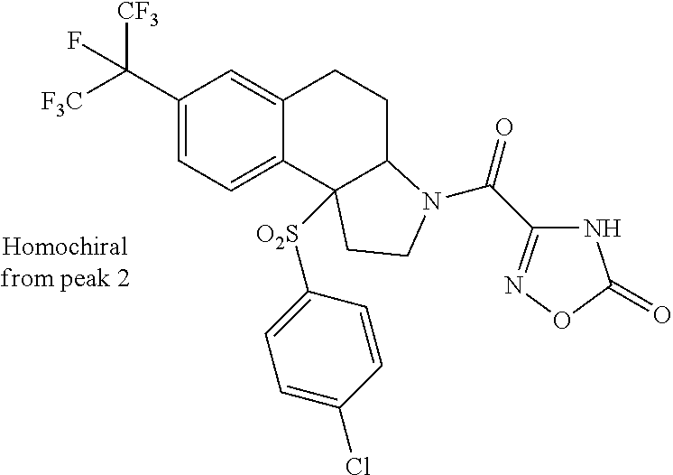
C1(C([F3C])([CF3])F)=CC=C2C(=C1)CCC1N(C(=O)C3=NOC(=O)N3)CCC21[O2S]C1=CC=C(Cl)C=C1
